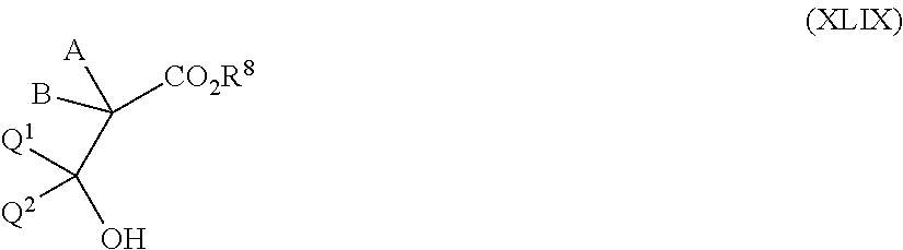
C([Q1])([Q2])(C(B)([A])[CO2R8])O
